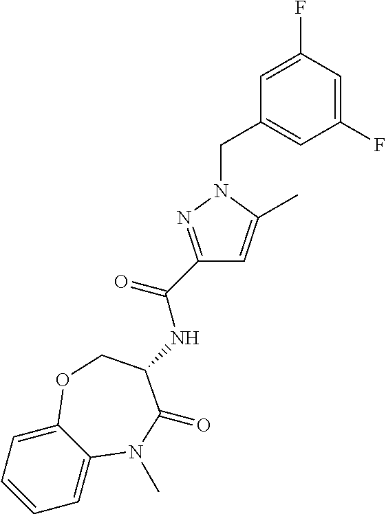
C1=C2C(=CC=C1)OCC(NC(C1=NN(CC3=CC(F)=CC(F)=C3)C(C)=C1)=O)C(=O)N2C
